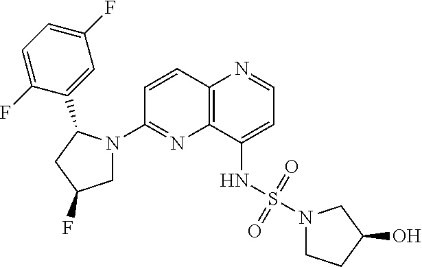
C12=C(C(NS(N3CCC(O)C3)(=O)=O)=CC=N1)N=C(N1CC(F)CC1C1=CC(F)=CC=C1F)C=C2
